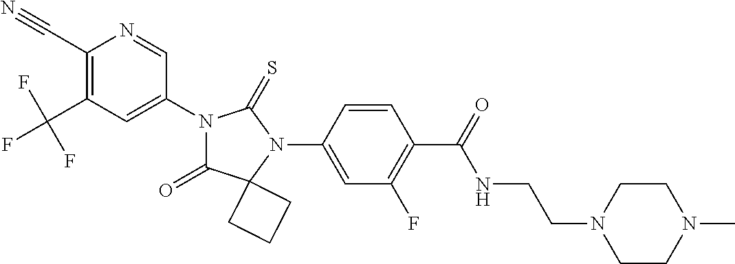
C1(C#N)=C(C(F)(F)F)C=C(N2C(=O)C3(N(C4=CC(F)=C(C(NCCN5CCN(C)CC5)=O)C=C4)C2=S)CCC3)C=N1
